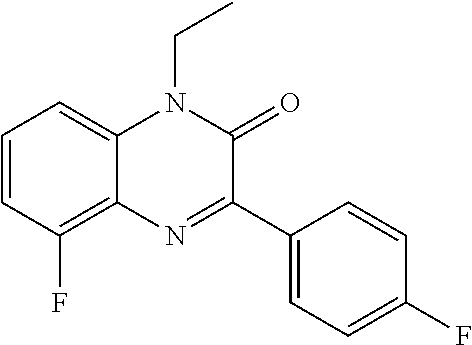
C1=CC(F)=C2C(=C1)N(CC)C(=O)C(C1=CC=C(F)C=C1)=N2
